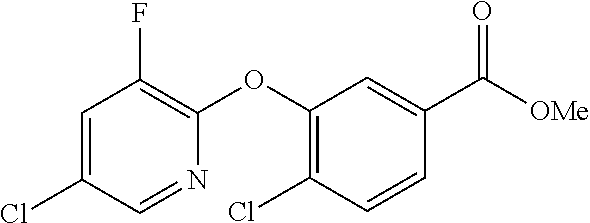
C1=C(Cl)C=NC(OC2=C(Cl)C=CC(C([OMe])=O)=C2)=C1F
